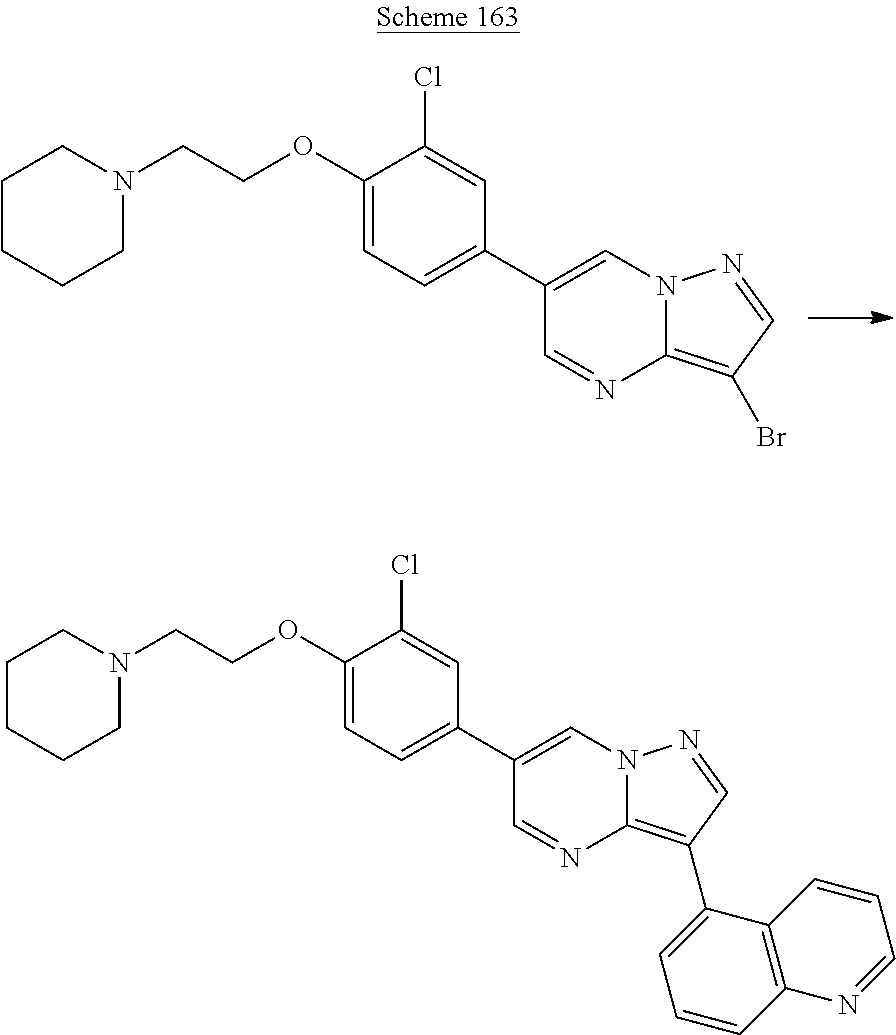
C1(C2=CC=C(OCCN3CCCCC3)C(Cl)=C2)=CN2C(=C(Br)C=N2)N=C1.C1(C2=CC=C(OCCN3CCCCC3)C(Cl)=C2)=CN2C(=C(C3=CC=CC4=C3C=CC=N4)C=N2)N=C1
